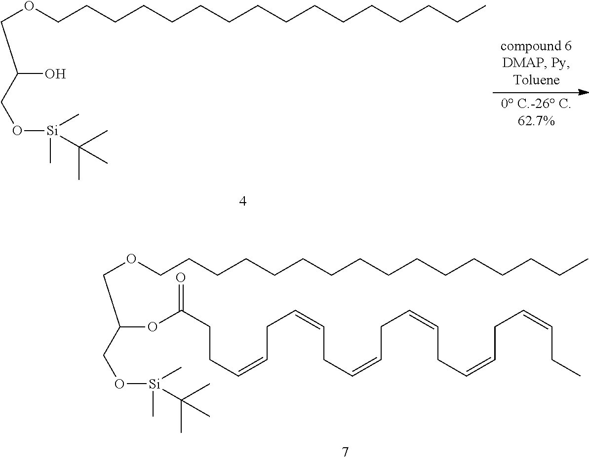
C(OC(CCC=CCC=CCC=CCC=CCC=CCC=CCC)=O)(COCCCCCCCCCCCCCCCC)CO[Si](C)(C)C(C)(C)C.C(CCCCCCCCCCCC)CCCOCC(O)CO[Si](C)(C)C(C)(C)C
